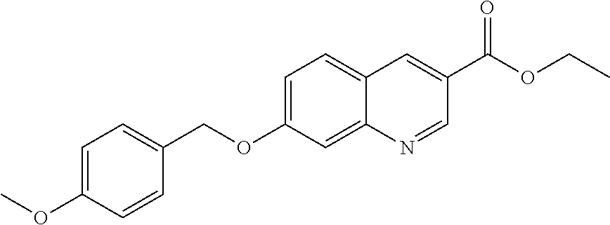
C1=C(OC)C=CC(COC2=CC=C3C(=C2)N=CC(C(OCC)=O)=C3)=C1
